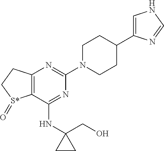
N1=C(NC2(CO)CC2)C2=C(N=C1N1CCC(C3=CNC=N3)CC1)CC[S*]2=O
